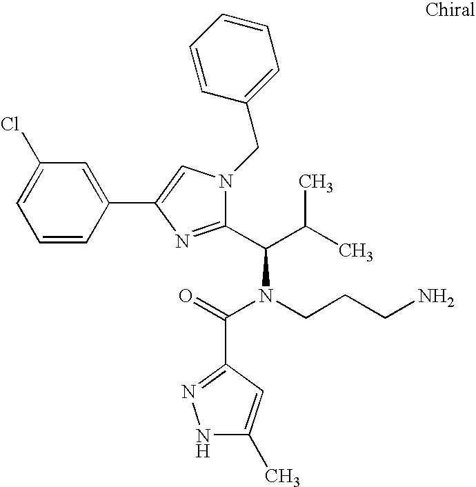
C1(Cl)=CC=CC(C2=CN(CC3=CC=CC=C3)C(C(C(C)C)N(CCCN)C(=O)C3=NNC(C)=C3)=N2)=C1
